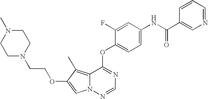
C1=C(F)C(OC2=NC=NN3C2=C(C)C(OCCN2CCN(C)CC2)=C3)=CC=C1NC(=O)C1=CN=CC=C1
